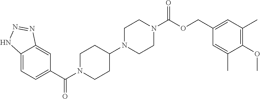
C12=CC=C(C(N3CCC(N4CCN(C(OCC5=CC(C)=C(OC)C(C)=C5)=O)CC4)CC3)=O)C=C1N=NN2
